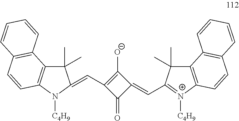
C12=C(N([C4H9])C(=CC3=C([O-])C(=CC4=[N+]([C4H9])C5=C(C6=C(C=C5)C=CC=C6)C4(C)C)C3=O)C1(C)C)C=CC1=C2C=CC=C1
